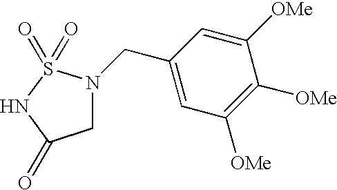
C1C(=O)NS(=O)(=O)N1CC1=CC([OMe])=C([OMe])C([OMe])=C1
